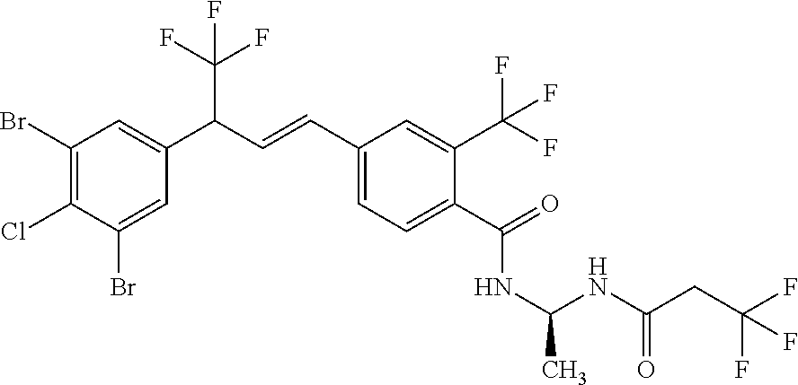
C1(Br)=C(Cl)C(Br)=CC(C(C=CC2=CC=C(C(=O)NC(C)NC(CC(F)(F)F)=O)C(C(F)(F)F)=C2)C(F)(F)F)=C1
